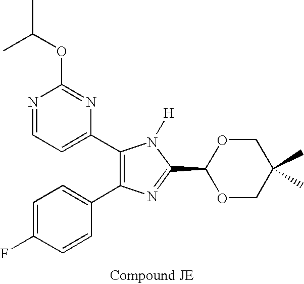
C1=C(F)C=CC(C2=C(C3=CC=NC(OC(C)C)=N3)N([H])C(C3OCC(C)(C)CO3)=N2)=C1
